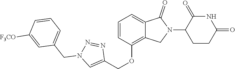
C1(OCC2=CN(CC3=CC=CC([F3CO])=C3)N=N2)=C2C(=CC=C1)C(=O)N(C1CCC(=O)NC1=O)C2
